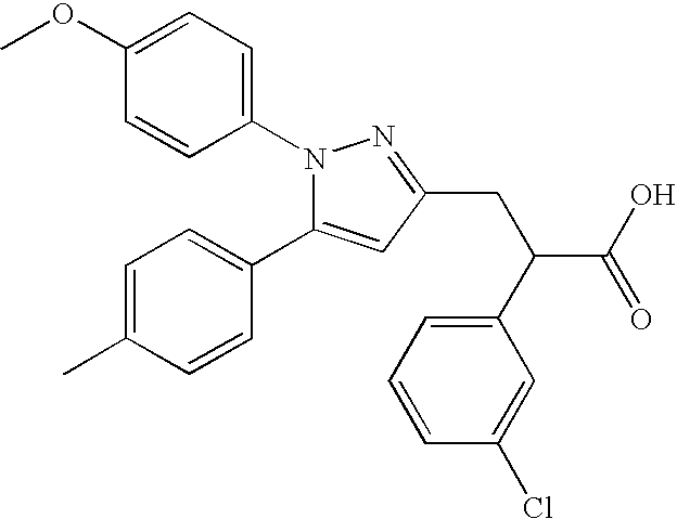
C1(OC)=CC=C(N2C(C3=CC=C(C)C=C3)=CC(CC(C3=CC=CC(Cl)=C3)C(O)=O)=N2)C=C1
